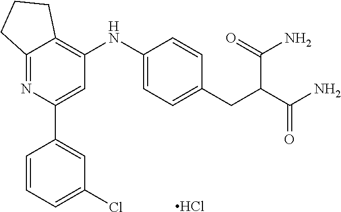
C12=NC(C3=CC(Cl)=CC=C3)=CC(NC3=CC=C(CC(C(N)=O)C(=O)N)C=C3)=C1CCC2.Cl
